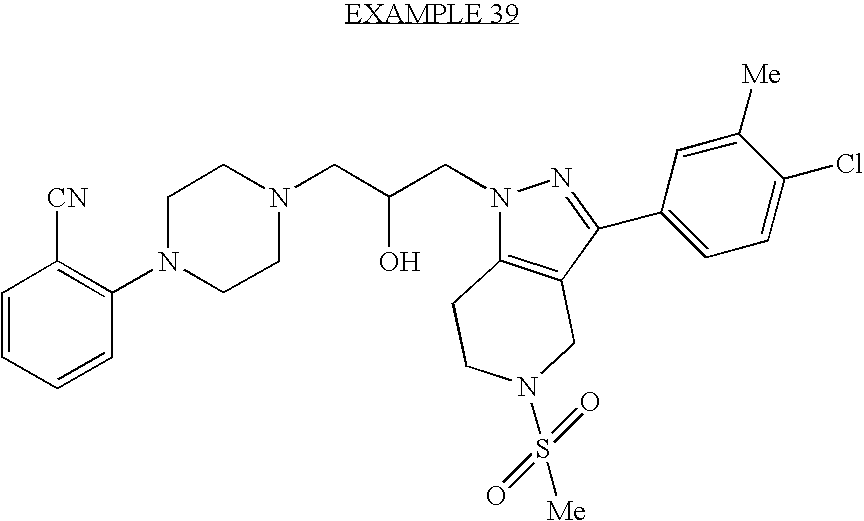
C1=CC=CC(N2CCN(CC(CN3C4=C(CN(S([Me])(=O)=O)CC4)C(C4=CC=C(Cl)C([Me])=C4)=N3)O)CC2)=C1[CN]
